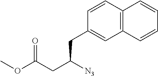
C12=C(C=CC(CC(CC(OC)=O)[N3])=C1)C=CC=C2
